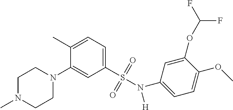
C1N(C)CCN(C2=CC(S(=O)(=O)N(C3=CC=C(OC)C(OC(F)F)=C3)[H])=CC=C2C)C1
